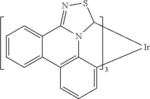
C12=C3C=CC=C1[Ir]C1N2C(=NS1)C1=CC=CC=C31
